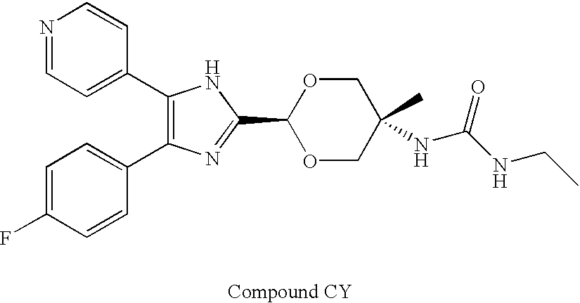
C1(C2=CC=NC=C2)=C(C2=CC=C(F)C=C2)N=C(C2OCC(C)(NC(NCC)=O)CO2)N1
